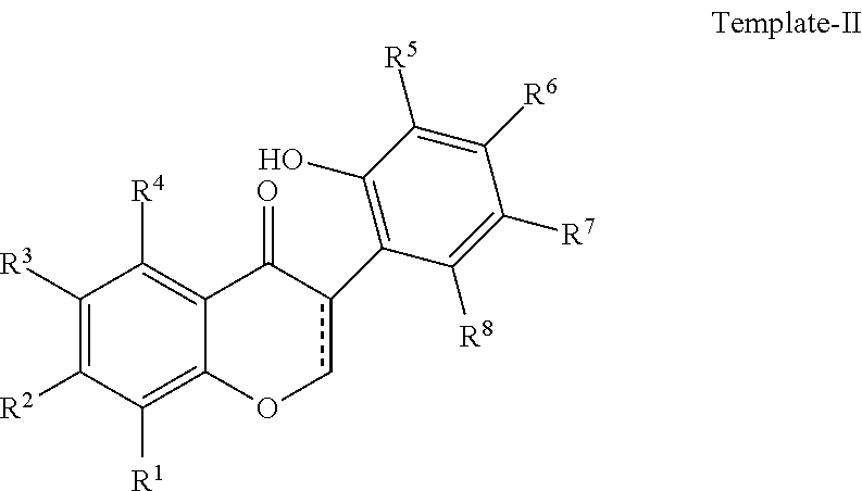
C1([R3])=C([R2])C([R1])=C2C(=C1[R4])C(=O)c(C1=C(O)C([R5])=C([R6])C([R7])=C1[R8])cO2
